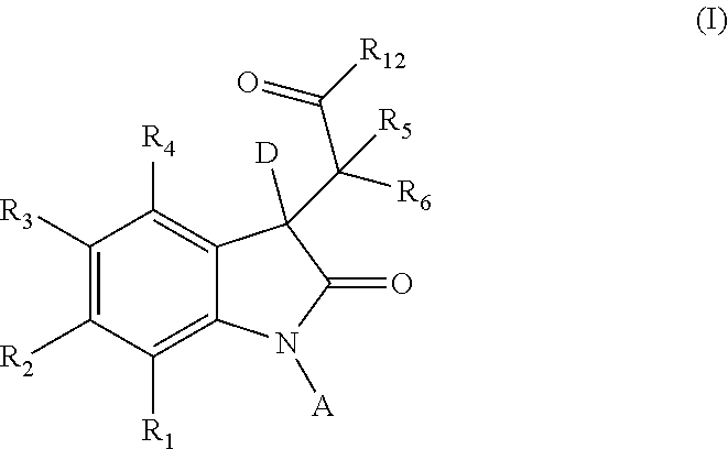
C1([R3])=C([R2])C([R1])=C2C(=C1[R4])C(C([R6])(C([R12])=O)[R5])([D])C(=O)N2[A]
